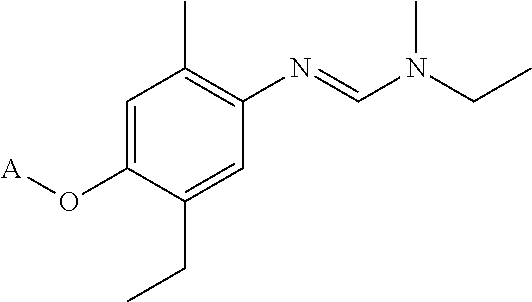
C1=C(O[A])C(CC)=CC(N=CN(CC)C)=C1C
